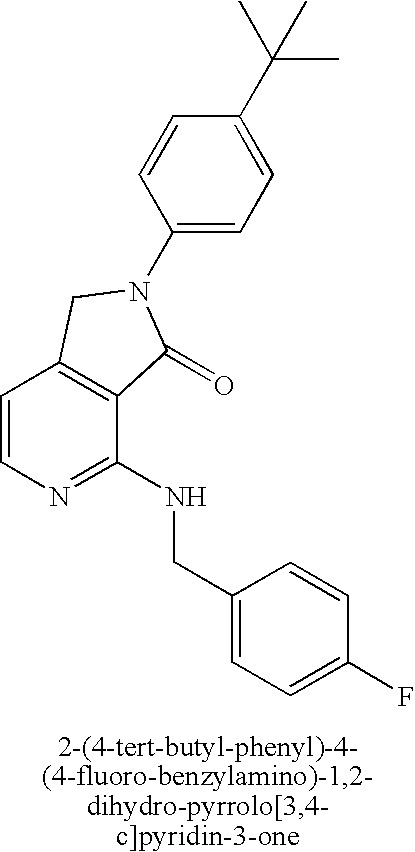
C1=CN=C(NCC2=CC=C(F)C=C2)C2=C1CN(C1=CC=C(C(C)(C)C)C=C1)C2=O
